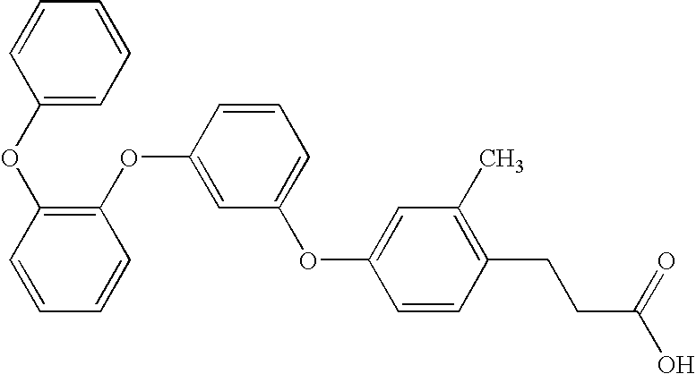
C1(OC2=C(OC3=CC(OC4=CC(C)=C(CCC(O)=O)C=C4)=CC=C3)C=CC=C2)=CC=CC=C1
